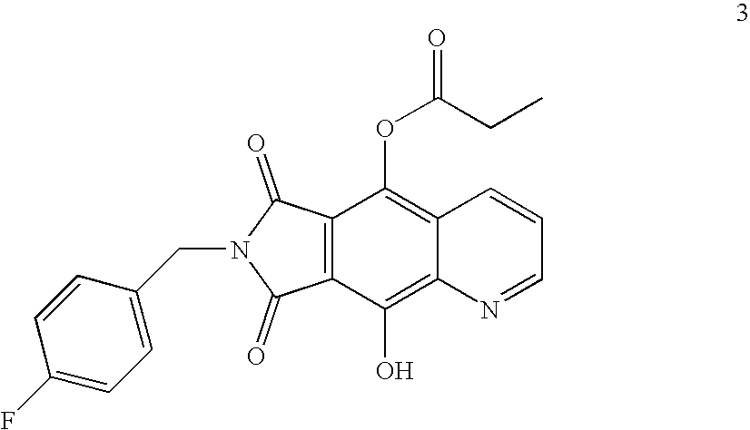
C12=C(C(=O)N(CC3=CC=C(F)C=C3)C1=O)C(OC(CC)=O)=C1C(=C2O)N=CC=C1
